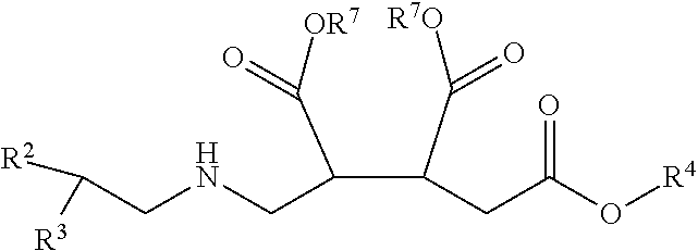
C(C(C(CC(O[R4])=O)C([R7O])=O)C([OR7])=O)NCC([R3])[R2]
